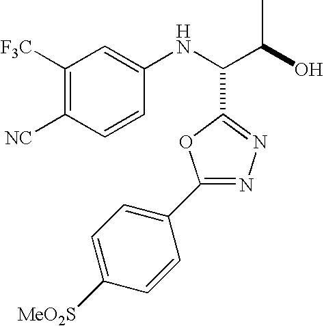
C1([F3C])=C([NC])C=CC(NC(C(O)C)C2=NN=C(C3=CC=C([MeO2S])C=C3)O2)=C1
